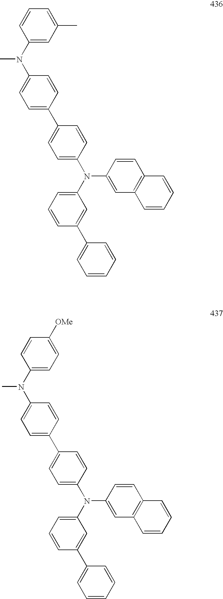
C1(C2=CC=C(N(C3=CC=CC(C4=CC=CC=C4)=C3)C3=CC4=C(C=C3)C=CC=C4)C=C2)=CC=C(N(C2=CC(C)=CC=C2)C)C=C1.C1(C2=CC=C(N(C3=CC=CC(C4=CC=CC=C4)=C3)C3=CC4=C(C=C3)C=CC=C4)C=C2)=CC=C(N(C2=CC=C([OMe])C=C2)C)C=C1
